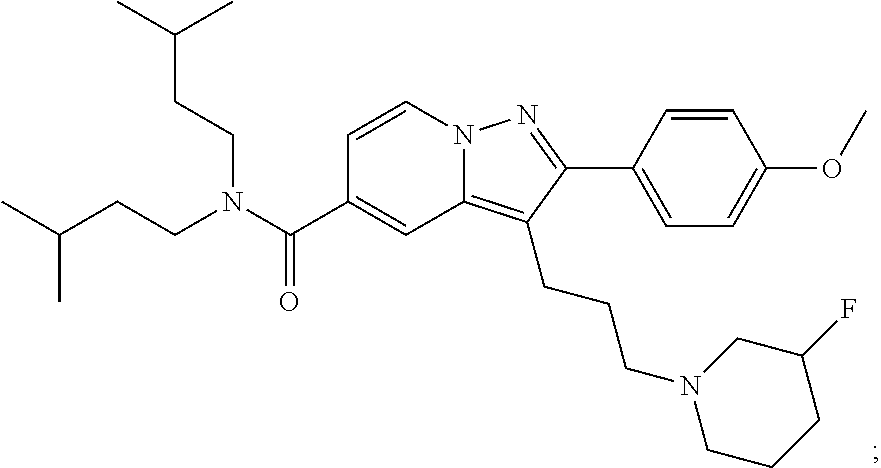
N12C(=C(CCCN3CCCC(F)C3)C(C3=CC=C(OC)C=C3)=N1)C=C(C(N(CCC(C)C)CCC(C)C)=O)C=C2
